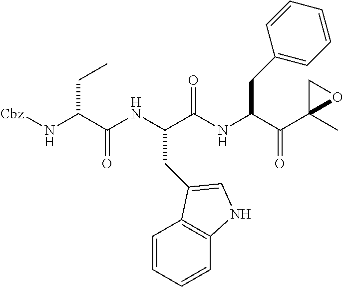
N(C(C(NC(C(NC(C(C1(C)OC1)=O)CC1=CC=CC=C1)=O)CC1=CNC2=C1C=CC=C2)=O)CC)[Cbz]
